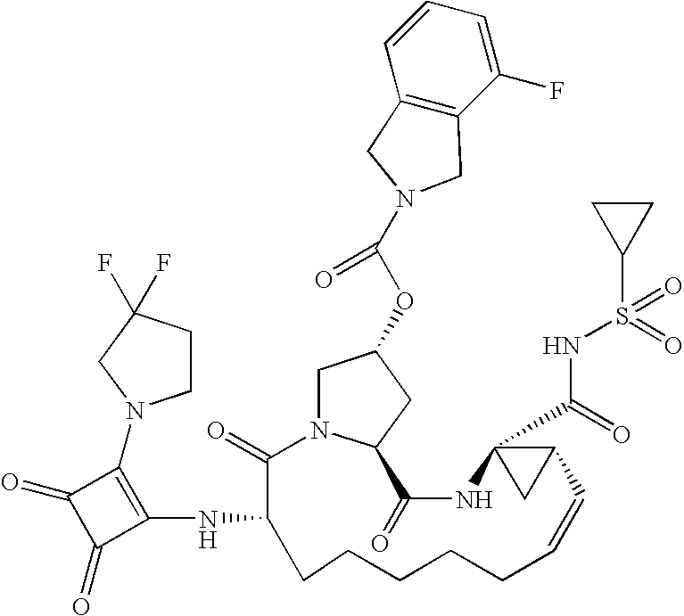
C1N2C(CC1OC(N1CC3=C(C(F)=CC=C3)C1)=O)C(=O)NC1(C(=O)NS(=O)(C3CC3)=O)CC1C=CCCCCCC(NC1=C(N3CCC(F)(F)C3)C(=O)C1=O)C2=O
